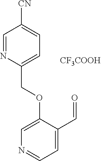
C(OC1=CN=CC=C1C=O)C1=CC=C([CN])C=N1.[CF3COOH]
